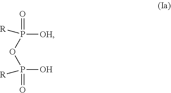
[OH]P(OP(O)([R])=O)(=O)[R]
